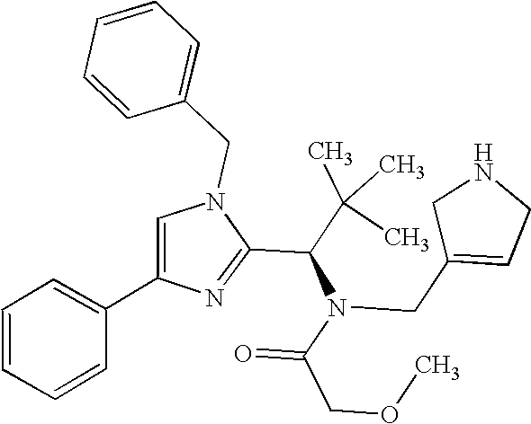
N1(CC2=CC=CC=C2)C=C(C2=CC=CC=C2)N=C1C(C(C)(C)C)N(C(COC)=O)CC1=CCNC1
